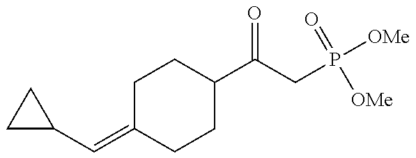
C1C(C=C2CCC(C(=O)CP([OMe])([OMe])=O)CC2)C1
